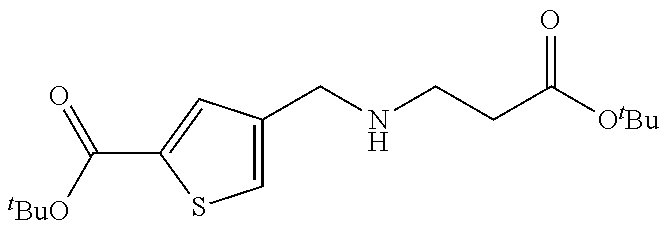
C1=C(CNCCC([OtBu])=O)C=C(C([tBuO])=O)S1
